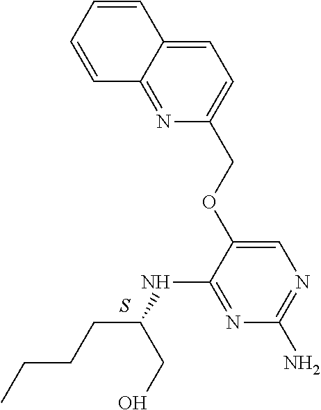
C1=C2C(=NC(COC3=CN=C(N)N=C3NC(CO)CCCC)=C1)C=CC=C2.S
